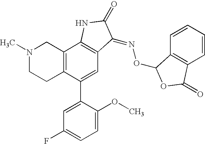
C12=C(C(C3=CC(F)=CC=C3OC)=CC3=C1NC(=O)C3=NOC1C3=C(C=CC=C3)C(=O)O1)CCN(C)C2
